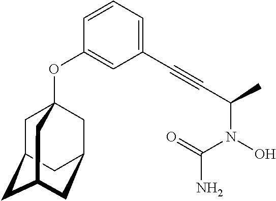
C1=CC=C(C#CC(N(O)C(=O)N)C)C=C1OC12CC3CC(CC(C1)C3)C2
